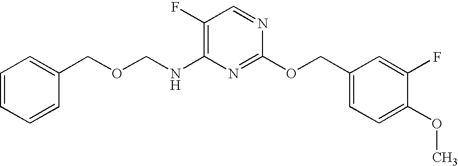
O(CNC1=C(F)C=NC(OCC2=CC=C(OC)C(F)=C2)=N1)CC1=CC=CC=C1
